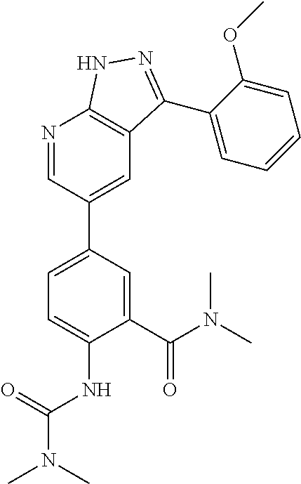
N1=CC(C2=CC=C(NC(=O)N(C)C)C(C(=O)N(C)C)=C2)=CC2=C1NN=C2C1=CC=CC=C1OC
